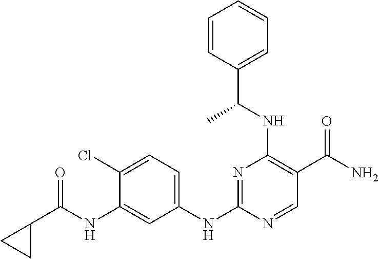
C1=C(Cl)C(NC(=O)C2CC2)=CC(NC2=NC(NC(C3=CC=CC=C3)C)=C(C(N)=O)C=N2)=C1
